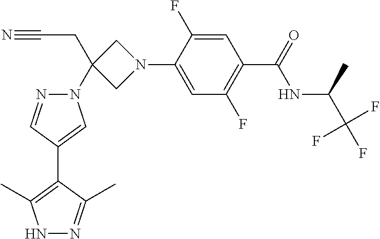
N1N=C(C)C(C2=CN(C3(CC#N)CN(C4=CC(F)=C(C(NC(C)C(F)(F)F)=O)C=C4F)C3)N=C2)=C1C
